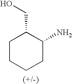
C1CCCC(N)C1CO
